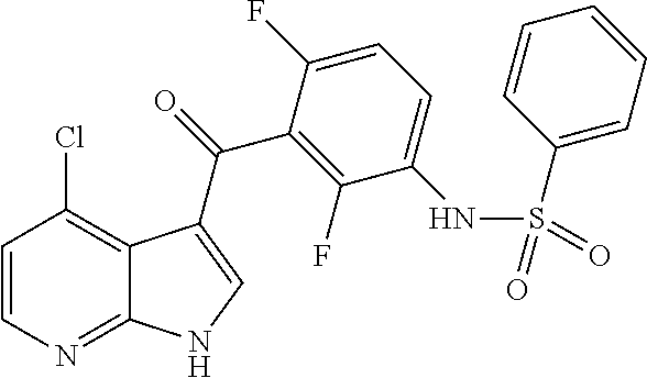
C1=CN=C2C(=C1Cl)C(C(=O)C1=C(F)C(NS(=O)(C3=CC=CC=C3)=O)=CC=C1F)=CN2
